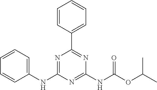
C1=CC=C(NC2=NC(C3=CC=CC=C3)=NC(NC(OC(C)C)=O)=N2)C=C1
